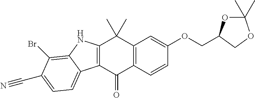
C12=C(C=CC(OCC3COC(C)(C)O3)=C1)C(=O)C1=C(C2(C)C)NC2=C(Br)C(C#N)=CC=C12
